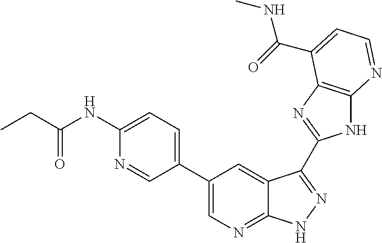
C1(C2=CN=C3C(=C2)C(C2=NC4=C(N2)N=CC=C4C(NC)=O)=NN3)=CC=C(NC(CC)=O)N=C1
